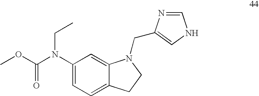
COC(N(C1=CC=C2C(=C1)N(CC1=CNC=N1)CC2)CC)=O
